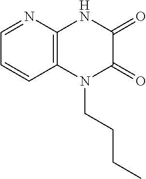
C1=NC2=C(C=C1)N(CCCC)C(=O)C(=O)N2
